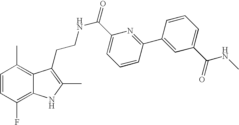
C1=CC(F)=C2C(=C1C)C(CCNC(=O)C1=CC=CC(C3=CC(C(=O)NC)=CC=C3)=N1)=C(C)N2
